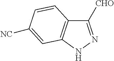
C1([CHO])=NNC2=C1C=CC([NC])=C2
